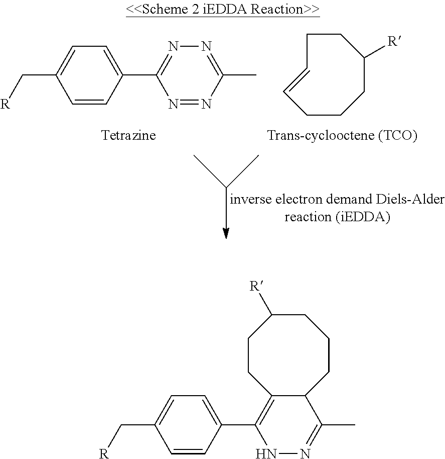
C1=CCCC([R])CCC1.C1(C2=NN=C(C)N=N2)=CC=C(C[R])C=C1.C1(C2=C3C(C(C)=NN2)CCCC([R])CC3)=CC=C(C[R])C=C1
